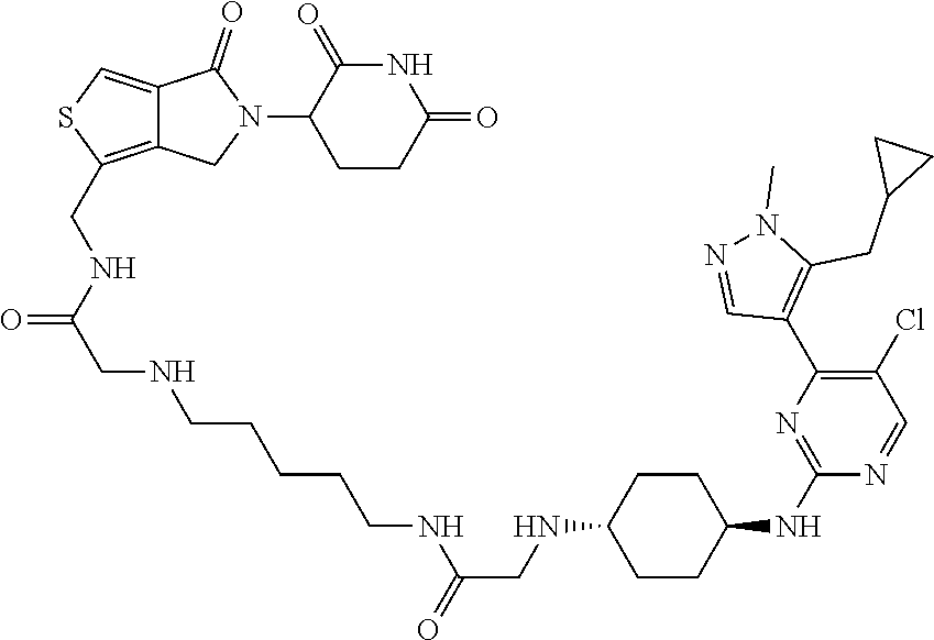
C1CC(=O)NC(=O)C1N1C(=O)C2=CSC(CNC(CNCCCCCNC(CNC3CCC(NC4=NC(C5=C(CC6CC6)N(C)N=C5)=C(Cl)C=N4)CC3)=O)=O)=C2C1
